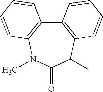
C12=C(C(C)C(=O)N(C)C3=C1C=CC=C3)C=CC=C2
